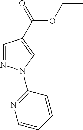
C1=CC=CC(N2N=CC(C(=O)OCC)=C2)=N1
